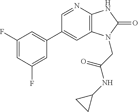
C1(C2=CC(F)=CC(F)=C2)=CC2=C(N=C1)NC(=O)N2CC(NC1CC1)=O
